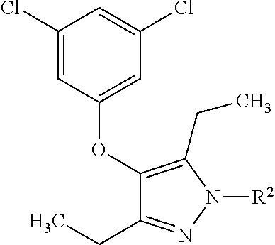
C1(Cl)=CC(OC2=C(CC)N([R2])N=C2CC)=CC(Cl)=C1
